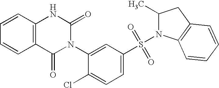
C1=CC2=C(C=C1)C(=O)N(C1=CC(S(N3C(C)CC4=C3C=CC=C4)(=O)=O)=CC=C1Cl)C(=O)N2
